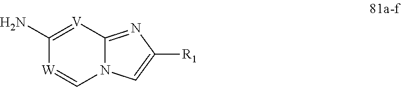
[R1]C1=CN2C(=N1)[V]=C(N)[W]=C2
